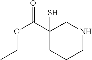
C1(C(OCC)=O)(S)CCCNC1
